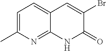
C1=C(C)N=C2C(=C1)C=C(Br)C(=O)N2
